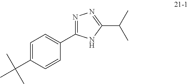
C1=C(C(C)(C)C)C=CC(C2=NN=C(C(C)C)N2)=C1
